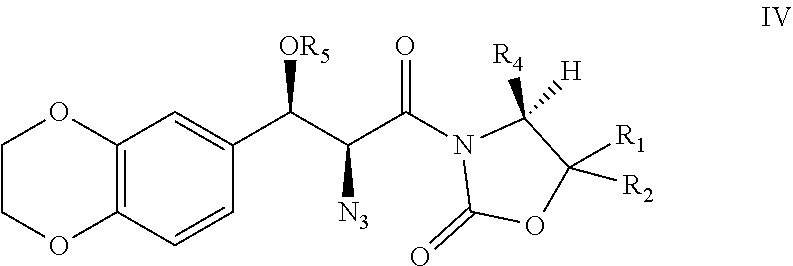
C1COC2=C(O1)C=C(C(C(C(N1C(=O)OC([R1])([R2])C1([R4])[H])=O)[N3])[OR5])C=C2
